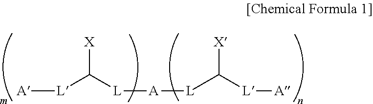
[A][L]C([X])[L][A][L]C([X])[L][A]
